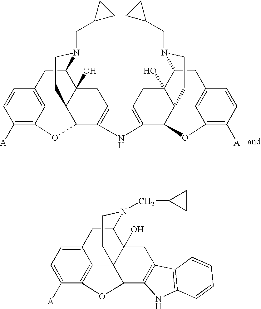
C1([A])=C2C3=C(C=C1)CC1C4(O)C3(C(C3=C(C4)C4=C(C5C67C8=C(C=CC([A])=C8O5)CC(C6(O)C4)N(CC4CC4)CC7)N3)O2)CCN1CC1CC1.C1([A])=CC=C2C3=C1OC1C34C(O)(CC3=C1NC1=C3C=CC=C1)C(N(CC1CC1)CC4)C2
